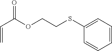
C(=O)(C=C)OCCSC1=CC=CC=C1
